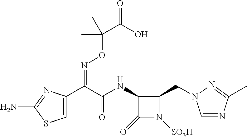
C1=C(C(C(NC2C(=O)N([SO3H])C2CN2C=NC(C)=N2)=O)=NOC(C(=O)O)(C)C)N=C(N)S1
